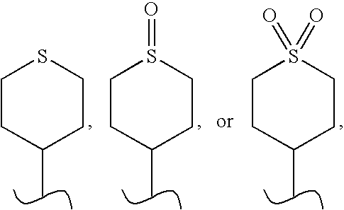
S1CCC(C)CC1.S1(=O)CCC(C)CC1.S1(=O)(=O)CCC(C)CC1
